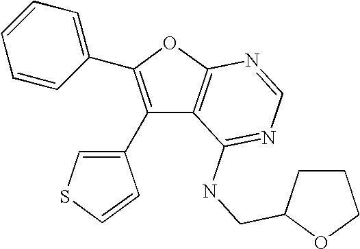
C1(C2=CSC=C2)=C(C2=CC=CC=C2)OC2=C1C(NCC1CCCO1)=NC=N2
